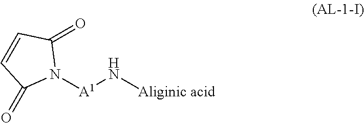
N1([A1]N[Aliginic acid])C(=O)C=CC1=O
